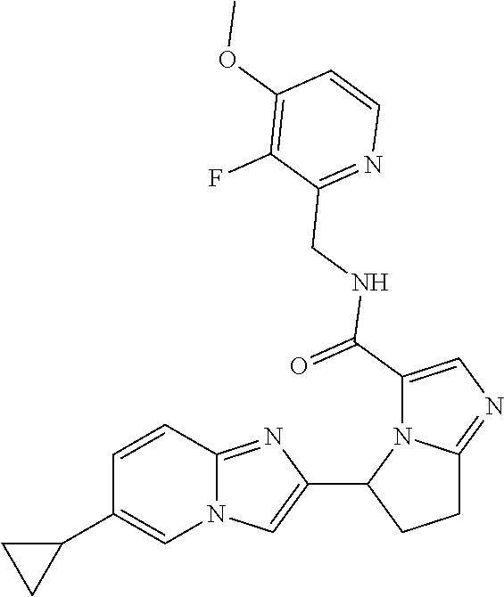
N12C(=NC(C3CCC4=NC=C(C(=O)NCC5=NC=CC(OC)=C5F)N34)=C1)C=CC(C1CC1)=C2
